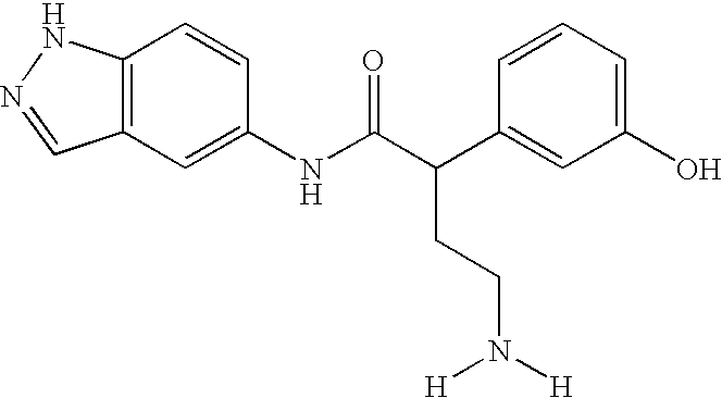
C12=C(C=C(NC(C(C3=CC(O)=CC=C3)CCN([H])[H])=O)C=C1)C=NN2
